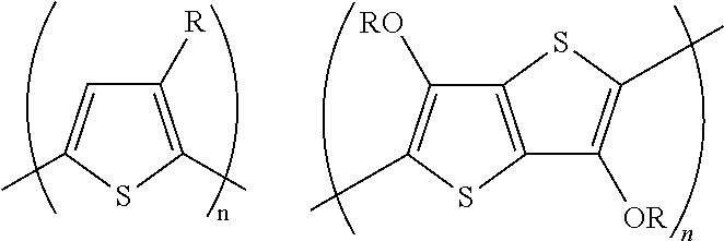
C1([R])=C(C)SC(C)=C1.C12=C(SC(C)=C1[RO])C([OR])=C(C)S2
